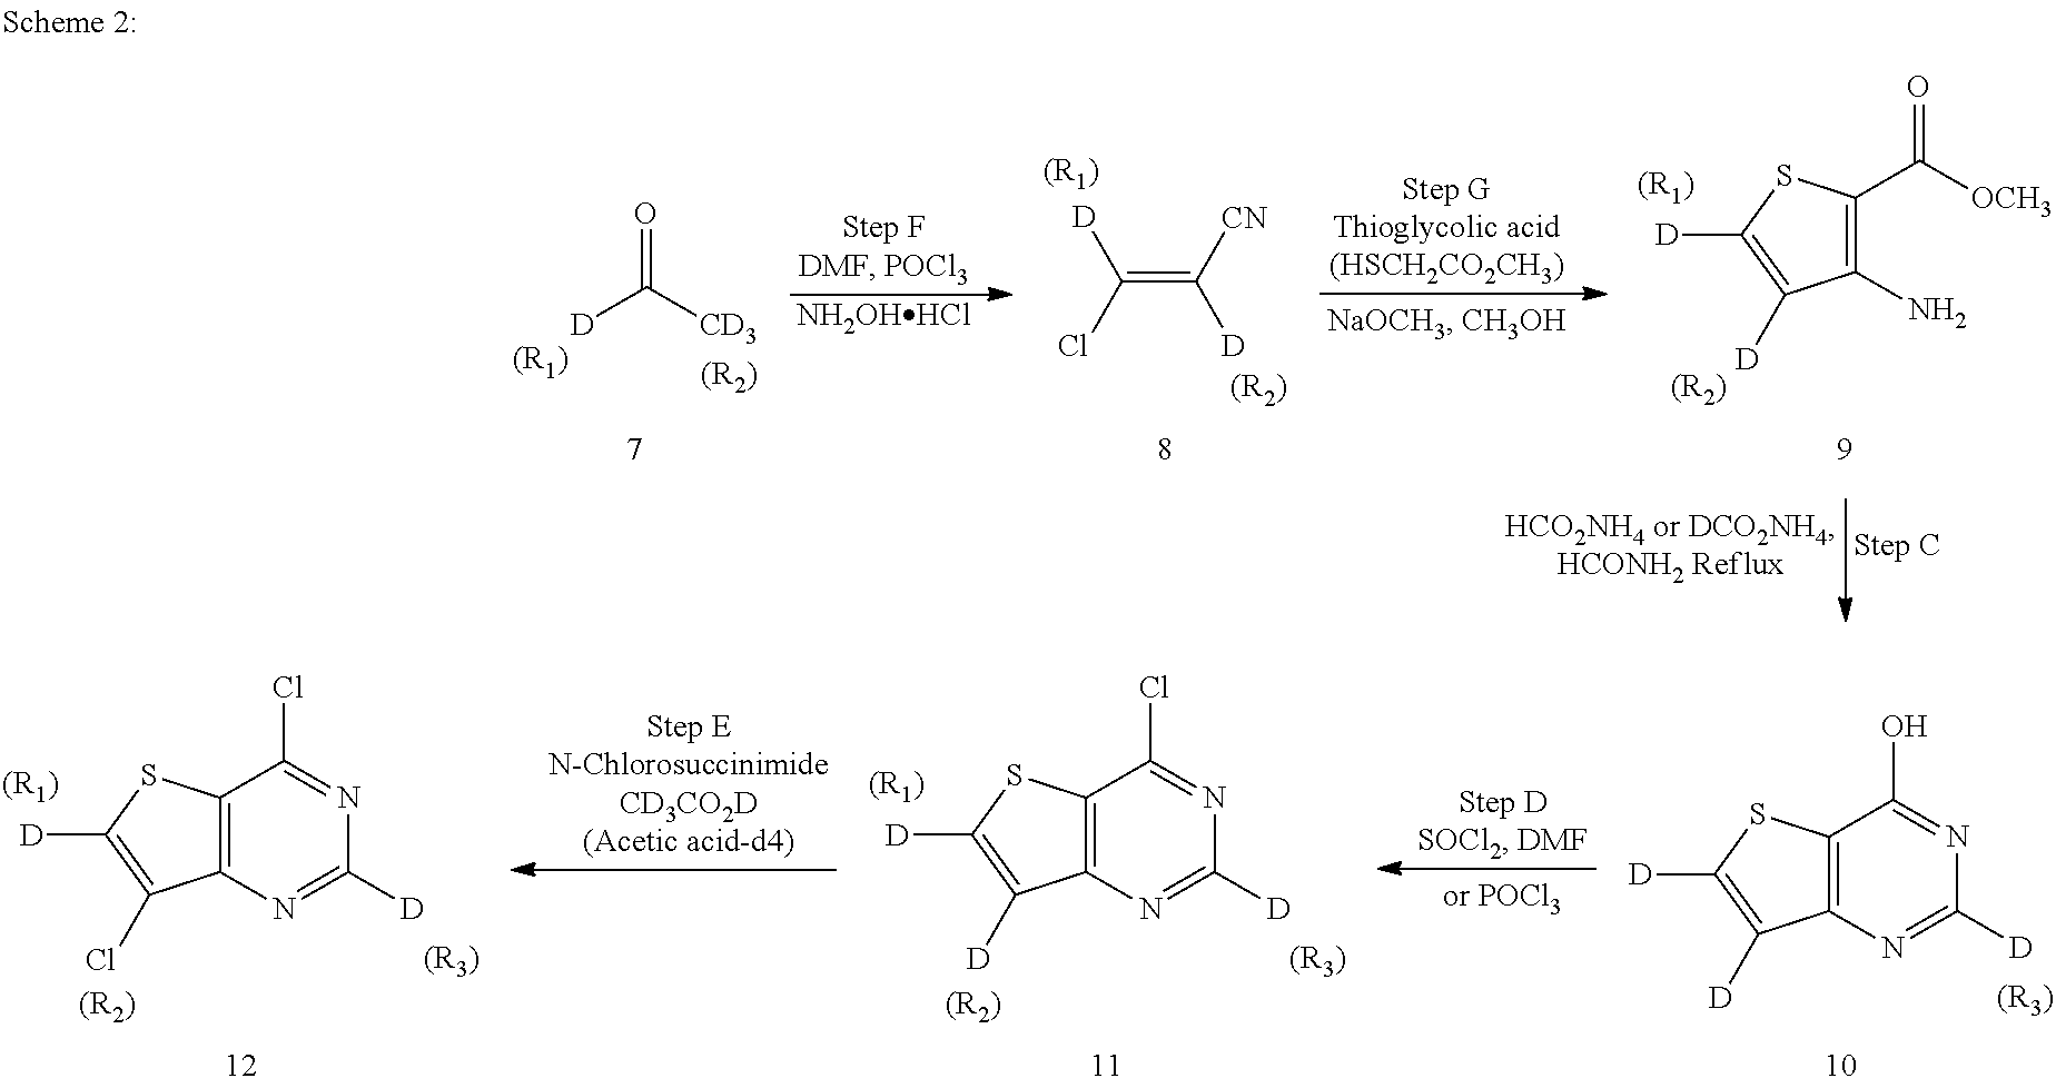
[D]C([CD3])=O.[(R2)].[(R1)].[NH2OHHCl].C(=C([CN])[D])(Cl)[D].[(R1)].[(R2)].C1(N)=C(C([OCH3])=O)SC([D])=C1[D].[(R1)].[(R2)].C12=C(SC([D])=C1[D])C(O)=NC([D])=N2.[(R3)].C12=C(SC([D])=C1[D])C(Cl)=NC([D])=N2.[(R3)].[(R2)].[(R1)].C12=C(SC([D])=C1Cl)C(Cl)=NC([D])=N2.[(R3)].[(R2)].[(R1)]
